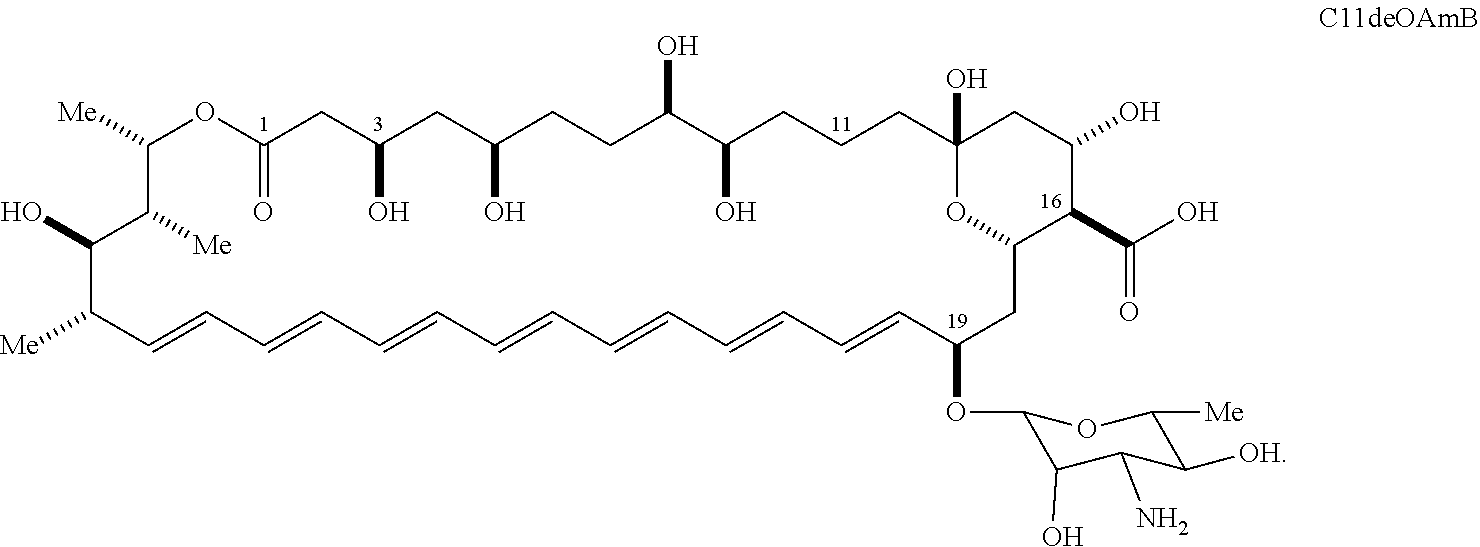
C1([Me])OC(=O)CC(O)CC(O)CCC(O)C(O)CCCC2(O)CC(O)C(C(O)=O)C(O2)CC(OC2C(O)C(N)C([OH])C([Me])O2)C=CC=CC=CC=CC=CC=CC=CC([Me])C(O)C1[Me]
